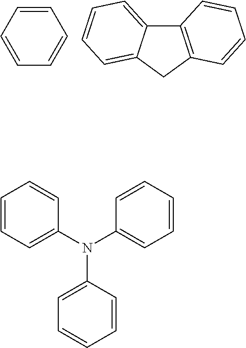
C1=CC=CC=C1.C12=C(CC3=CC=CC=C13)C=CC=C2.C1=CC=C(N(C2=CC=CC=C2)C2=CC=CC=C2)C=C1
